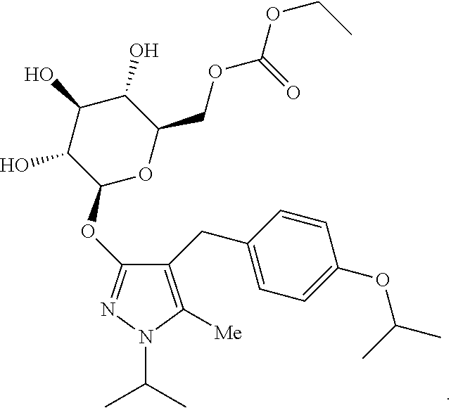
C1(CC2=CC=C(OC(C)C)C=C2)=C([Me])N(C(C)C)N=C1OC1OC(COC(=O)OCC)C(O)C(O)C1O
